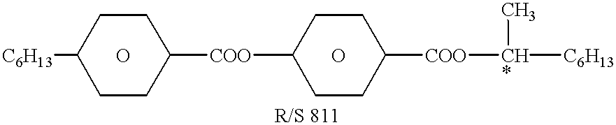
[C6H13]C1CCC([COO]C2CCC([COO][CH*]([C6H13])C)CC2)CC1.O.O
